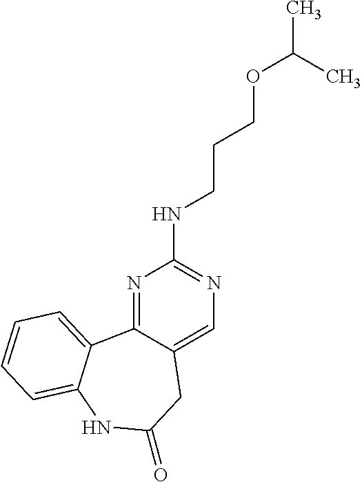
N1=C2C(=CN=C1NCCCOC(C)C)CC(=O)NC1=CC=CC=C21
